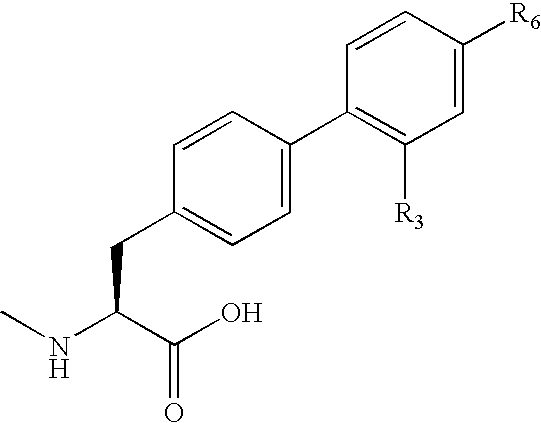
C1(CC(NC)C(O)=O)=CC=C(C2=C([R3])C=C([R6])C=C2)C=C1
